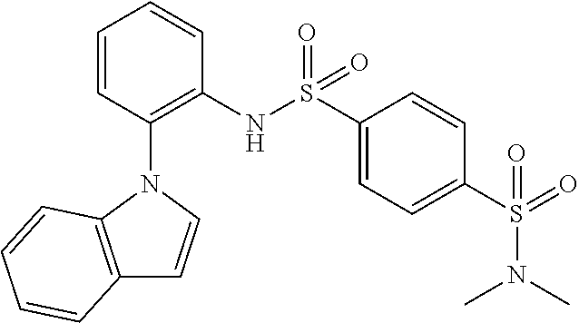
S(C1=CC=C(S(=O)(NC2=C(N3C=CC4=C3C=CC=C4)C=CC=C2)=O)C=C1)(N(C)C)(=O)=O
